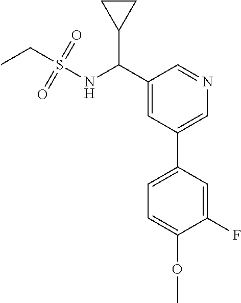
C1(C(NS(=O)(=O)CC)C2CC2)=CC(C2=CC=C(OC)C(F)=C2)=CN=C1
